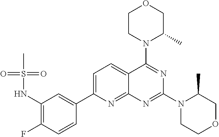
C1=C(C2=CC(NS(C)(=O)=O)=C(F)C=C2)N=C2C(=C1)C(N1C(C)COCC1)=NC(N1CCOCC1C)=N2
